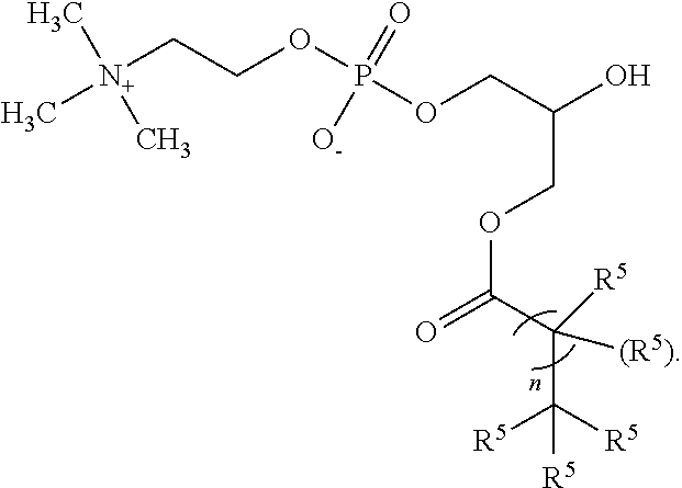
OC(COP(OCC[N+](C)(C)C)(=O)[O-])COC(C(C([R5])([R5])[R5])([(R5)])[R5])=O
